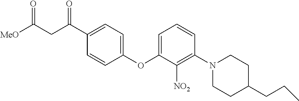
C1(OC2=CC=CC(N3CCC(CCC)CC3)=C2[NO2])=CC=C(C(CC([MeO])=O)=O)C=C1
